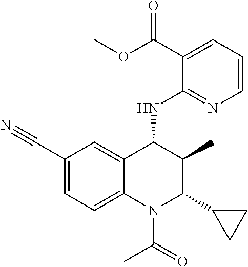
C1(C#N)=CC=C2C(=C1)C(NC1=NC=CC=C1C(OC)=O)C(C)C(C1CC1)N2C(C)=O
